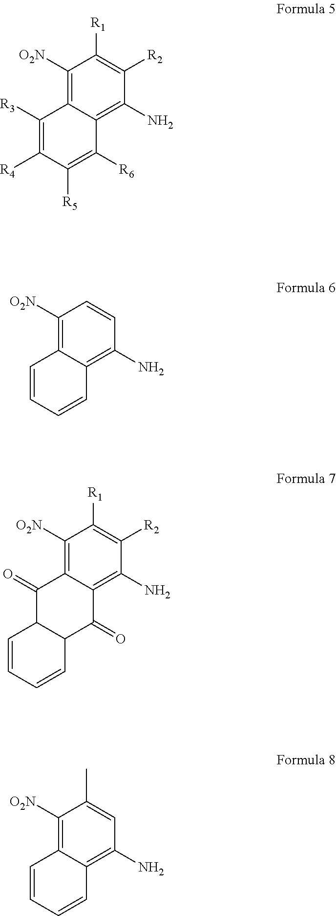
C1([O2N])=C2C(=C(N)C([R2])=C1[R1])C([R6])=C([R5])C([R4])=C2[R3].C1([O2N])=C2C(=C(N)C=C1)C=CC=C2.C1([O2N])=C2C(=C(N)C([R2])=C1[R1])C(=O)C1C(C2=O)C=CC=C1.C1([O2N])=C2C(=C(N)C=C1C)C=CC=C2
